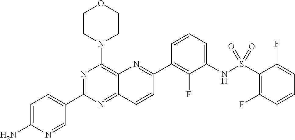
C1=C(N)N=CC(C2=NC(N3CCOCC3)=C3C(=N2)C=CC(C2=C(F)C(NS(=O)(=O)C4=C(F)C=CC=C4F)=CC=C2)=N3)=C1
